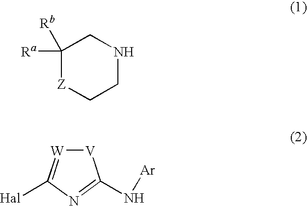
C1([Rb])([Ra])[Z]CCNC1.[V]1[W]=C([Hal])N=C1N[Ar]
